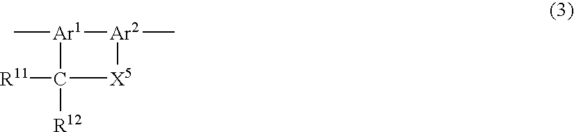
C[Ar1]1[Ar2](C)[X5]C1([R11])[R12]
